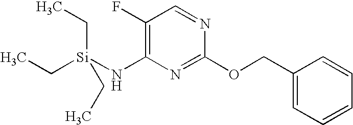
C1(F)=C(N[Si](CC)(CC)CC)N=C(OCC2=CC=CC=C2)N=C1
